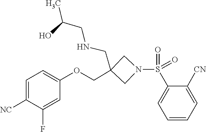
O=S(=O)(C1=CC=CC=C1[CN])N1CC(COC2=CC=C([NC])C(F)=C2)(CNCC(O)C)C1
